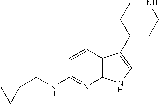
C12=C(C=CC(NCC3CC3)=N1)C(C1CCNCC1)=CN2
